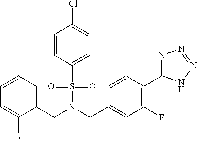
C1=CC(S(=O)(=O)N(CC2=CC(F)=C(C3=NN=NN3)C=C2)CC2=CC=CC=C2F)=CC=C1Cl
